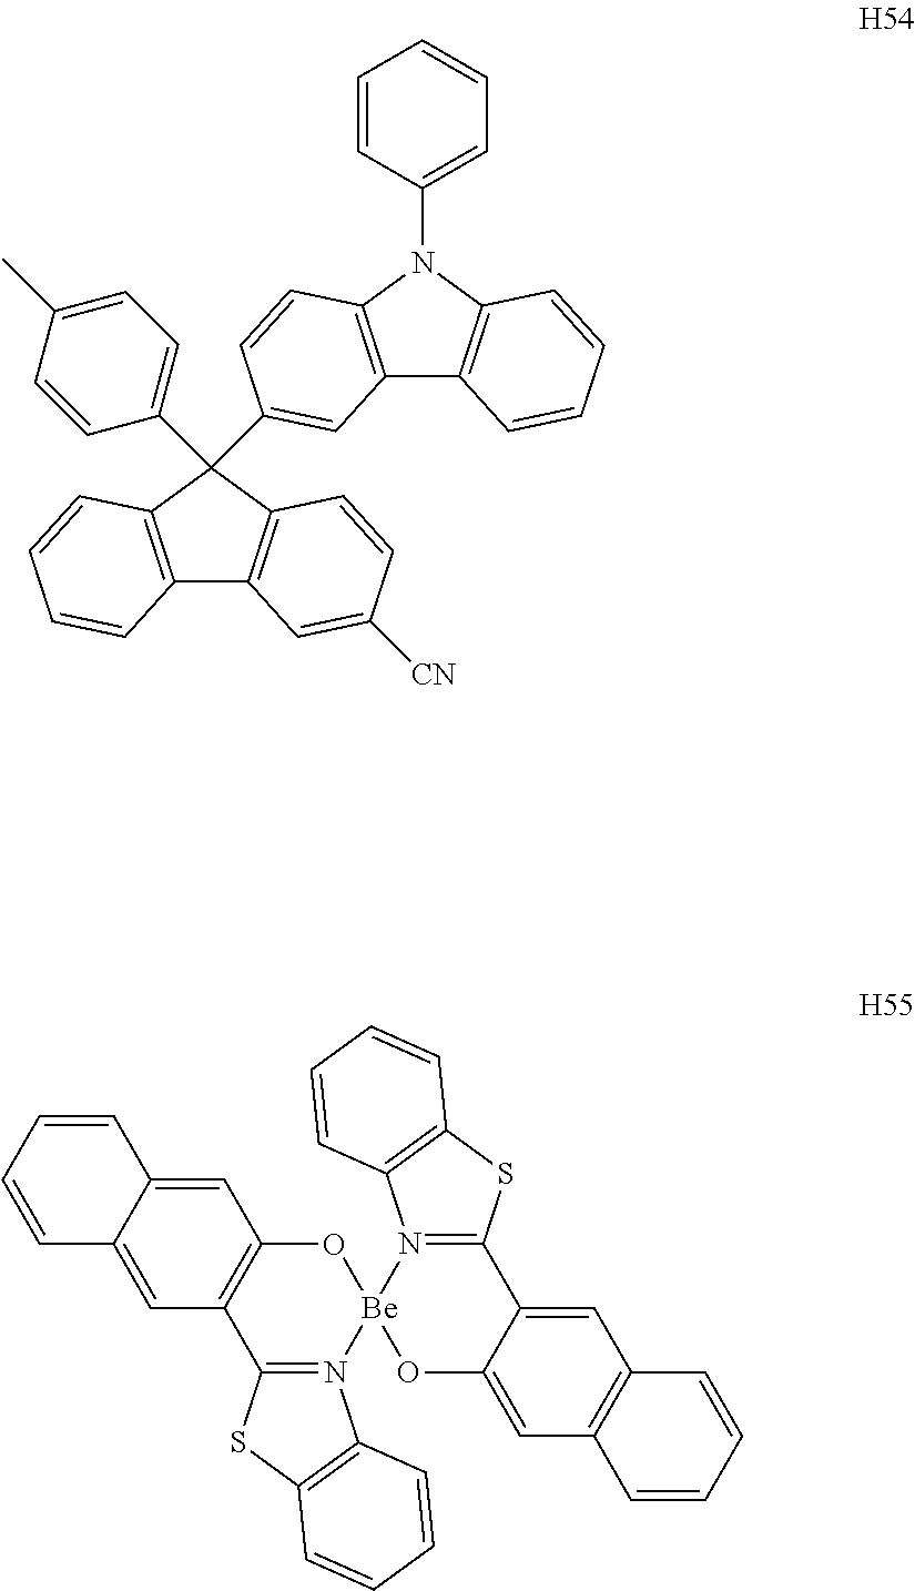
C12=C(C(C3=CC4=C(N(C5=CC=CC=C5)C5=C4C=CC=C5)C=C3)(C3=CC=C(C)C=C3)C3=C1C=C([CN])C=C3)C=CC=C2.C1=C2C(=CC3=C1O[Be]1(N4=C3SC3=C4C=CC=C3)OC3=CC4=C(C=C3C3=N1C1=C(S3)C=CC=C1)C=CC=C4)C=CC=C2
